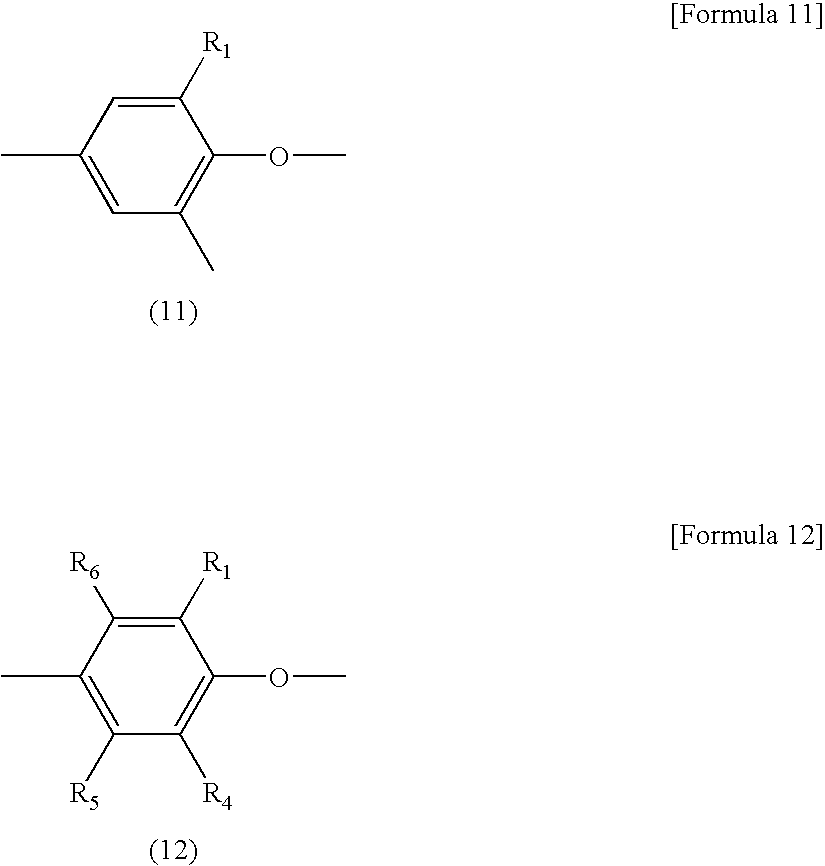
CC1=CC(C)=C(OC)C([R1])=C1.CC1=C([R5])C([R4])=C(OC)C([R1])=C1[R6]
